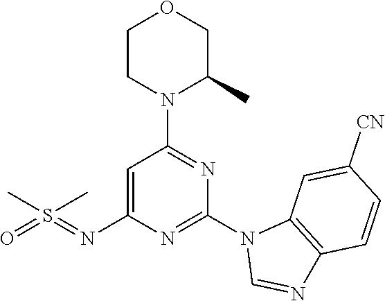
C1=C(N=S(=O)(C)C)N=C(N2C=NC3=C2C=C([CN])C=C3)N=C1N1C(C)COCC1
